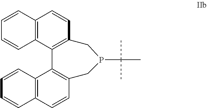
C12=C(C3=C(C=C1)CP(C(C)(C)C)CC1=C3C3=C(C=C1)C=CC=C3)C=CC=C2
